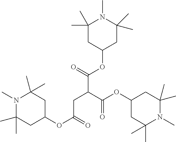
C1(C)(C)CC(OC(C(CC(OC2CC(C)(C)N(C)C(C)(C)C2)=O)C(OC2CC(C)(C)N(C)C(C)(C)C2)=O)=O)CC(C)(C)N1C
